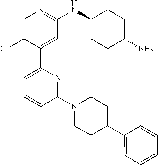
C1=C(Cl)C(C2=CC=CC(N3CCC(C4=CC=CC=C4)CC3)=N2)=CC(NC2CCC(N)CC2)=N1
